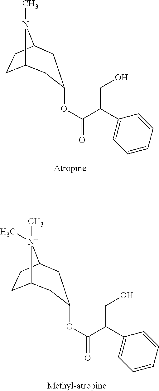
C12CCC([N+]1(C)C)CC(OC(C(CO)C1=CC=CC=C1)=O)C2.CN1C2CCC1CC(OC(C(CO)C1=CC=CC=C1)=O)C2
